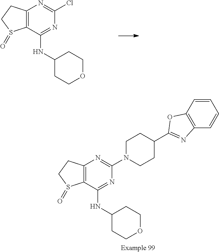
C12=C(C(NC3CCOCC3)=NC(Cl)=N1)S(=O)CC2.C12=C(C(NC3CCOCC3)=NC(N3CCC(C4=NC5=C(C=CC=C5)O4)CC3)=N1)S(=O)CC2
